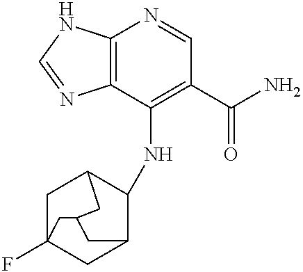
C12=C(C(NC3C4CC5(F)CC3CC(C5)C4)=C(C(N)=O)C=N1)N=CN2
